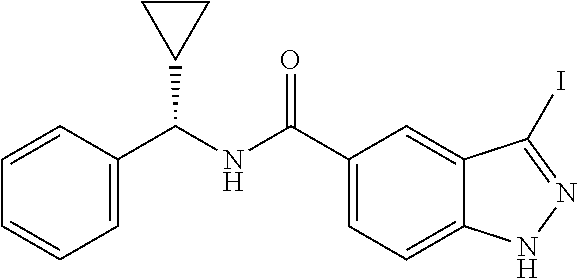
C1(C(NC(C2=CC=C3C(=C2)C(I)=NN3)=O)C2CC2)=CC=CC=C1
